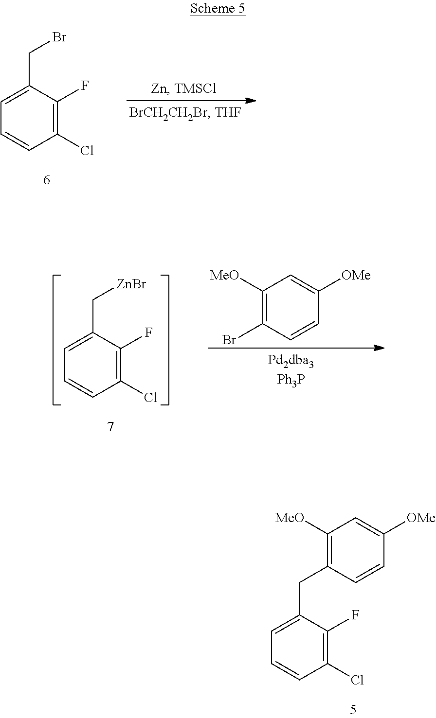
C1(Cl)=C(F)C(CBr)=CC=C1.C1([MeO])=C(Br)C=CC([OMe])=C1.C1(Cl)=C(F)C(C[ZnBr])=CC=C1.C1(Cl)=C(F)C(CC2=C([MeO])C=C([OMe])C=C2)=CC=C1
